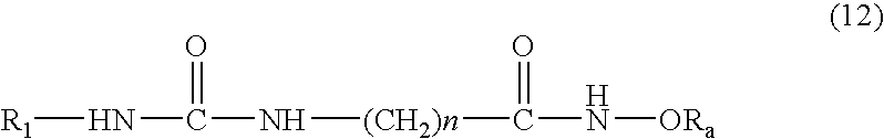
N(C(N[(CH2)n]C(N[ORa])=O)=O)[R1]
